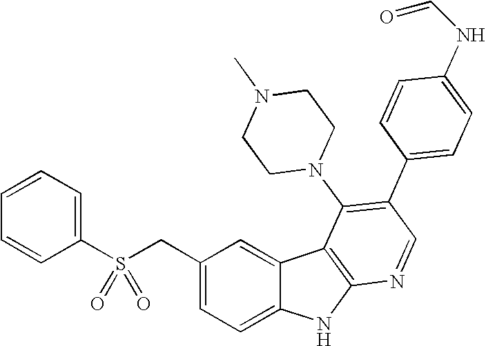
C1(CS(C2=CC=CC=C2)(=O)=O)=CC=C2C(=C1)C1=C(N2)N=CC(C2=CC=C(NC=O)C=C2)=C1N1CCN(C)CC1
